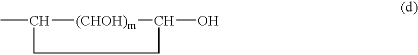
CC([(CHOH)m]C(O)C)C
